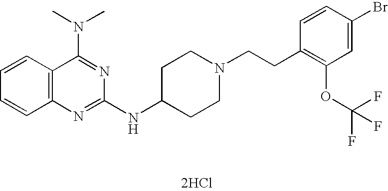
[2HCl].C1=CC2=C(C=C1)N=C(NC1CCN(CCC3=C(OC(F)(F)F)C=C(Br)C=C3)CC1)N=C2N(C)C
